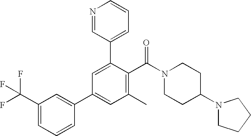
C1(C(F)(F)F)=CC=CC(C2=CC(C)=C(C(N3CCC(N4CCCC4)CC3)=O)C(C3=CC=CN=C3)=C2)=C1
